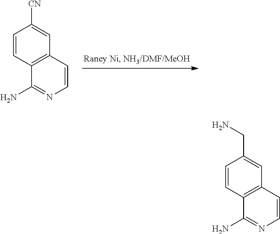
C1=CC2=C(C=C1[CN])C=CN=C2N.C1=CC2=C(C=C1CN)C=CN=C2N
